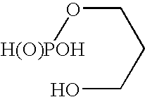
[H(O)POH]OCCCO
